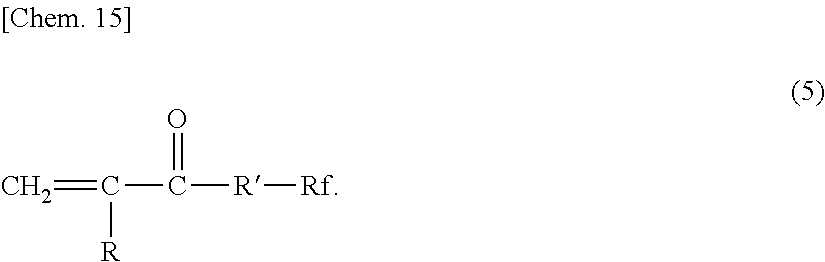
C=C(C([R][Rf])=O)[R]
